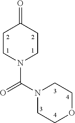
C1CN(C(N2CCOCC2)=O)CCC1=O
